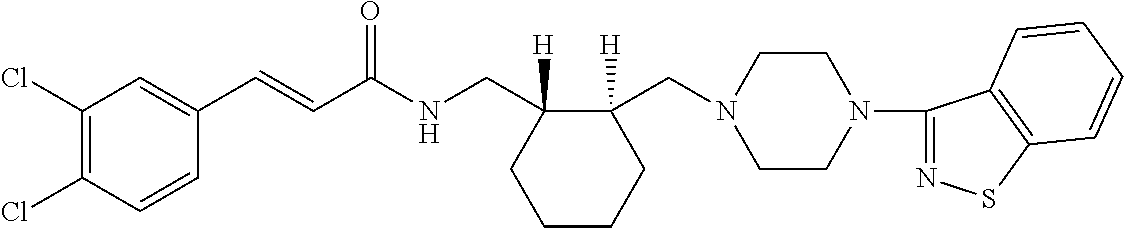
C1(C=CC(NCC2([H])CCCCC2(CN2CCN(C3=NSC4=C3C=CC=C4)CC2)[H])=O)=CC(Cl)=C(Cl)C=C1
